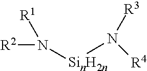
N([R2])([R1])[SinH2n]N([R4])[R3]
